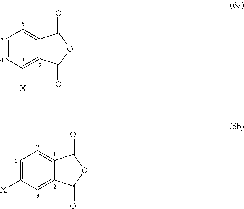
C1=CC([X])=C2C(=C1)C(=O)OC2=O.C1=C([X])C=C2C(=C1)C(=O)OC2=O
